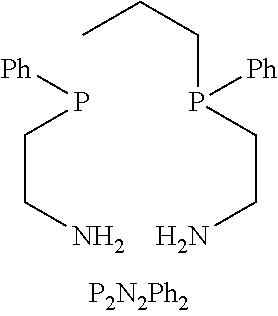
C(CN)P[Ph].NCCP(CCC)[Ph]
